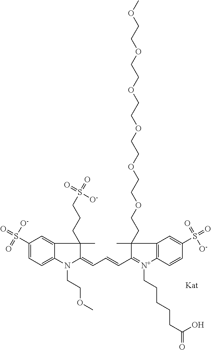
C1(=CC=CC2=[N+](CCCCCC(=O)O)C3=C(C=C(S(=O)(=O)[O-])C=C3)C2(CCOCCOCCOCCOCCOCCOC)C)N(CCOC)C2=CC=C(S(=O)([O-])=O)C=C2C1(C)CCCS(=O)([O-])=O
